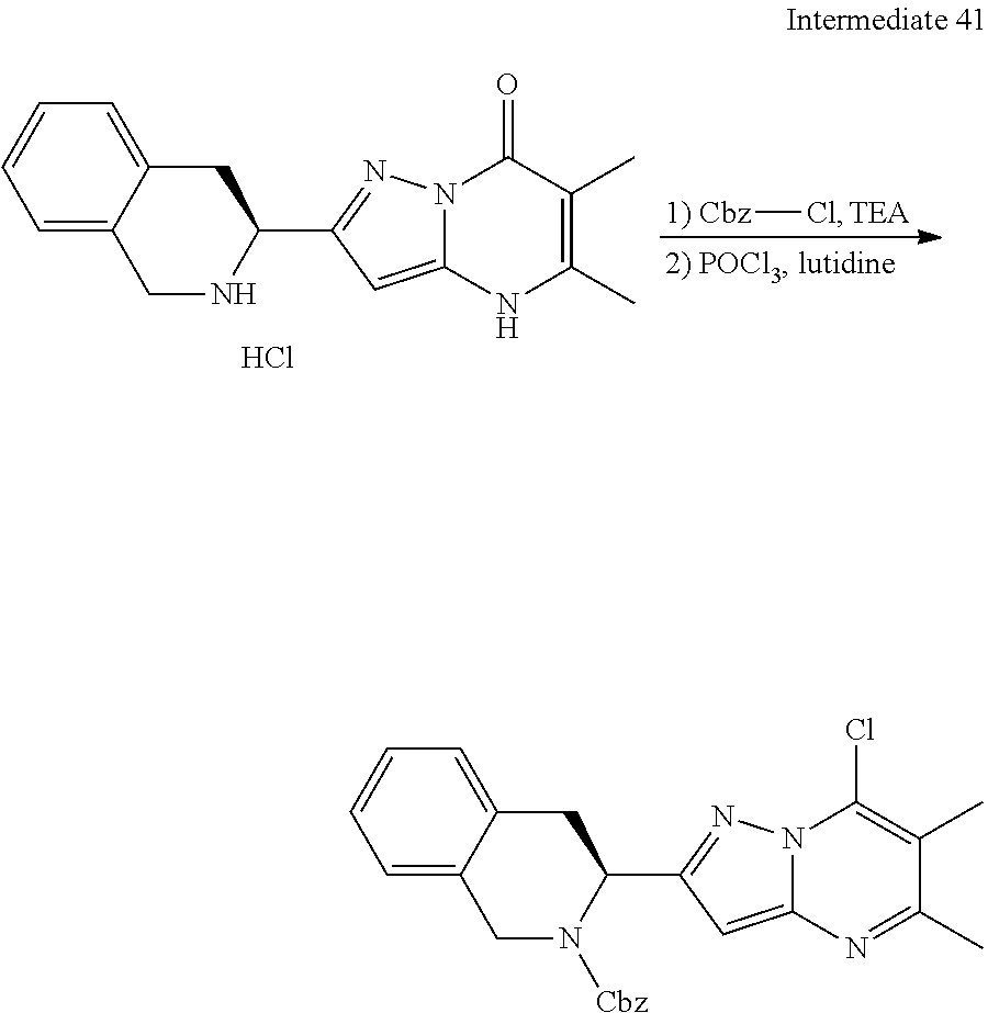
C1=C2C(=CC=C1)CC(C1=NN3C(=C1)N=C(C)C(C)=C3Cl)N([Cbz])C2.C1=C2C(=CC=C1)CC(C1=NN3C(=C1)NC(C)=C(C)C3=O)NC2.Cl.[Cbz]Cl
